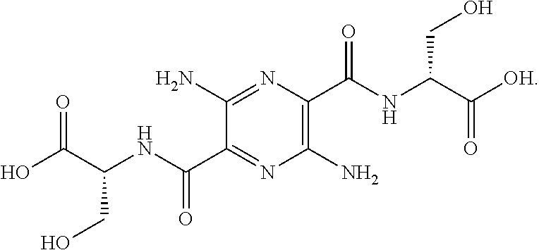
C1(N)=NC(C(NC(CO)C(=O)[OH])=O)=C(N)N=C1C(NC(C(O)=O)CO)=O
